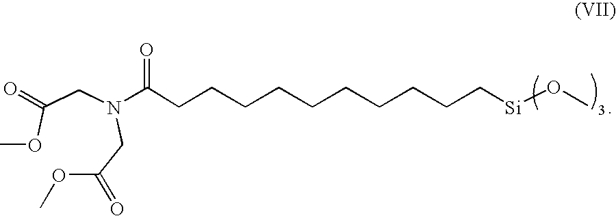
O(C(CN(CC(OC)=O)C(CCCCCCCCCC[Si]OC)=O)=O)C
